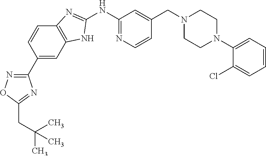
C12=C(C=CC(C3=NOC(CC(C)(C)C)=N3)=C1)N=C(NC1=NC=CC(CN3CCN(C4=CC=CC=C4Cl)CC3)=C1)N2
